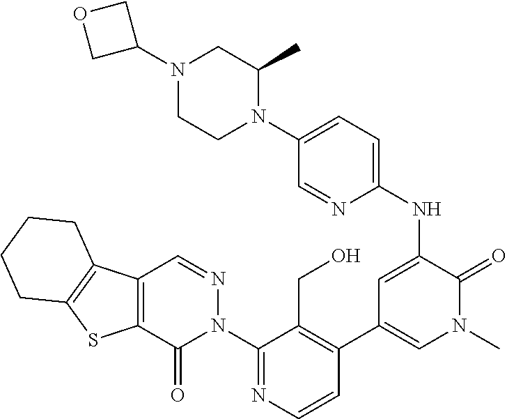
C12=C(C(=O)N(C3=NC=CC(C4=CN(C)C(=O)C(NC5=CC=C(N6C(C)CN(C7COC7)CC6)C=N5)=C4)=C3CO)N=C1)SC1=C2CCCC1
